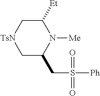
C1C(CS([Ph])(=O)=O)N([Me])C([Et])C[TsN]1
